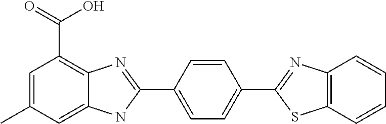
C1=C(C)C=C2C(=C1C(=O)O)N=C(C1=CC=C(C3=NC4=C(S3)C=CC=C4)C=C1)N2
